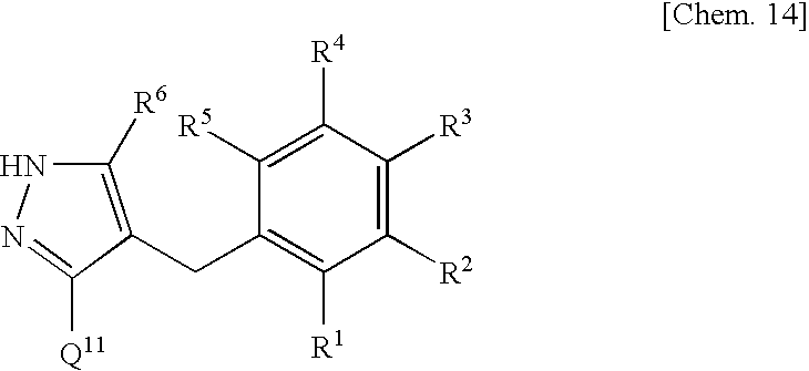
C1([R2])=C([R3])C([R4])=C([R5])C(CC2=C([R6])NN=C2[Q11])=C1[R1]
